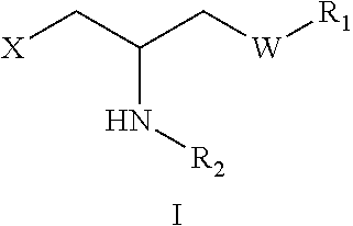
[X]CC(C[W][R1])N[R2].I
